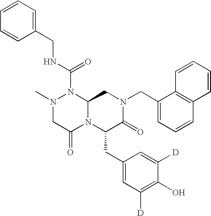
N1(C(NCC2=CC=CC=C2)=O)N(C)CC(=O)N2C1CN(CC1=CC=CC3=C1C=CC=C3)C(=O)C2CC1=CC([D])=C(O)C([D])=C1
